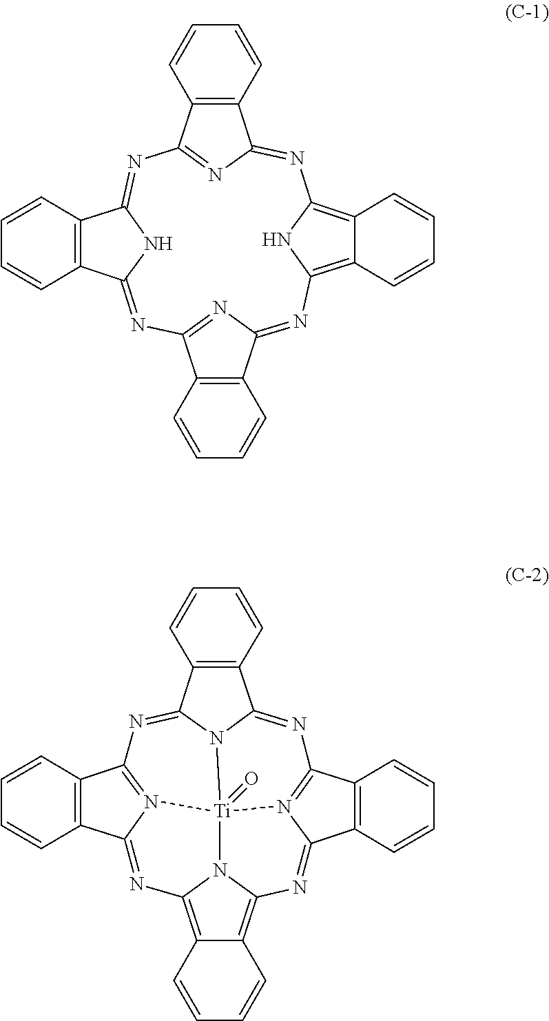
N1=C2N3C(=NC4=N5C(=NC6=C7C(=C8N=C9N(=C1C1=C9C=CC=C1)[Ti]53(=O)N86)C=CC=C7)C1=C4C=CC=C1)C1=C2C=CC=C1.N1=C2C3=C(C=CC=C3)C(=N2)N=C2NC(=NC3=NC(=NC4=C5C(=C1N4)C=CC=C5)C1=C3C=CC=C1)C1=C2C=CC=C1
